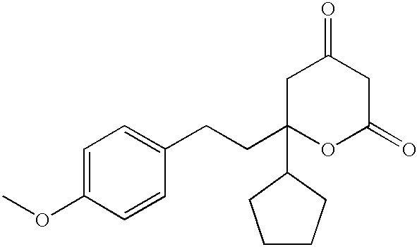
C1C(CCC2=CC=C(OC)C=C2)(C2CCCC2)OC(=O)CC1=O
